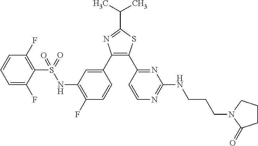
C1=C(F)C(S(=O)(=O)NC2=C(F)C=CC(C3=C(C4=NC(NCCCN5C(=O)CCC5)=NC=C4)SC(C(C)C)=N3)=C2)=C(F)C=C1
